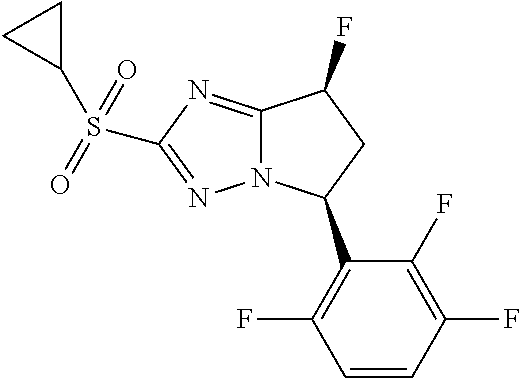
C12=NC(S(=O)(=O)C3CC3)=NN1C(C1=C(F)C=CC(F)=C1F)CC2F
